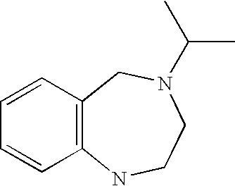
C1=CC2=C(C=C1)NCCN(C(C)C)C2
